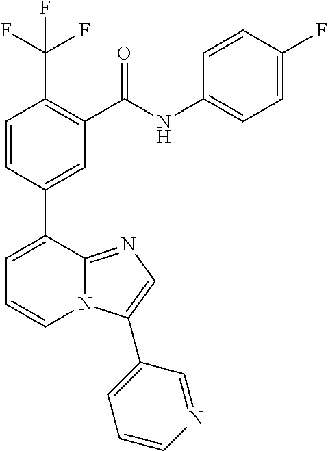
C1=CC(C2=CC=CN3C2=NC=C3C2=CC=CN=C2)=CC(C(=O)NC2=CC=C(F)C=C2)=C1C(F)(F)F
